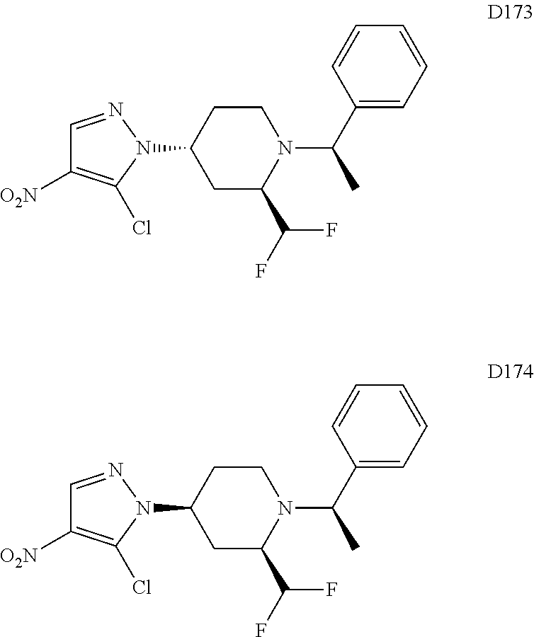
C1=NN(C2CC(C(F)F)N(C(C3=CC=CC=C3)C)CC2)C(Cl)=C1[O2N].C1=NN(C2CC(C(F)F)N(C(C3=CC=CC=C3)C)CC2)C(Cl)=C1[O2N]
